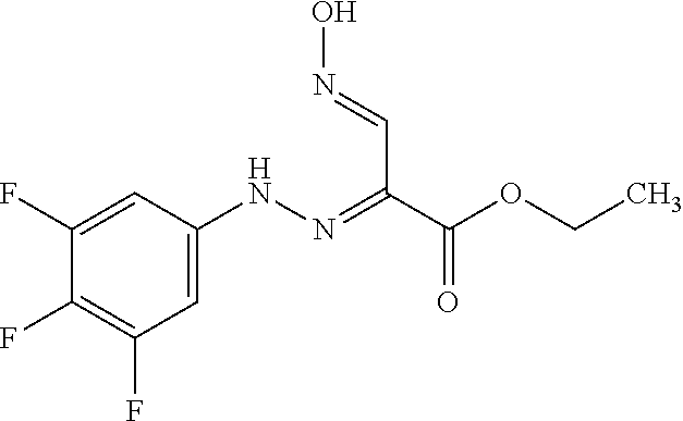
C1(F)=C(F)C=C(NN=C(C(OCC)=O)C=NO)C=C1F
